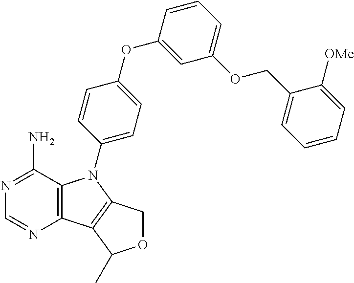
C12=C(C(N)=NC=N1)N(C1=CC=C(OC3=CC(OCC4=CC=CC=C4[OMe])=CC=C3)C=C1)C1=C2C(C)OC1
